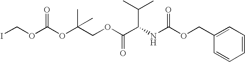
C1=CC=C(COC(NC(C(OCC(OC(OCI)=O)(C)C)=O)C(C)C)=O)C=C1
